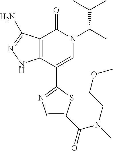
C12=C(C(C3=NC=C(C(N(CCOC)C)=O)S3)=CN(C(C)C(C)C)C1=O)NN=C2N
